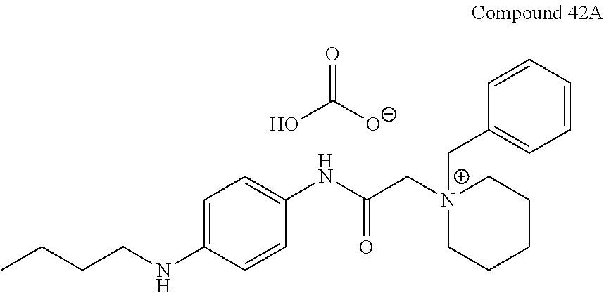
C1=C(NCCCC)C=CC(NC(C[N+]2(CC3=CC=CC=C3)CCCCC2)=O)=C1.OC([O-])=O
